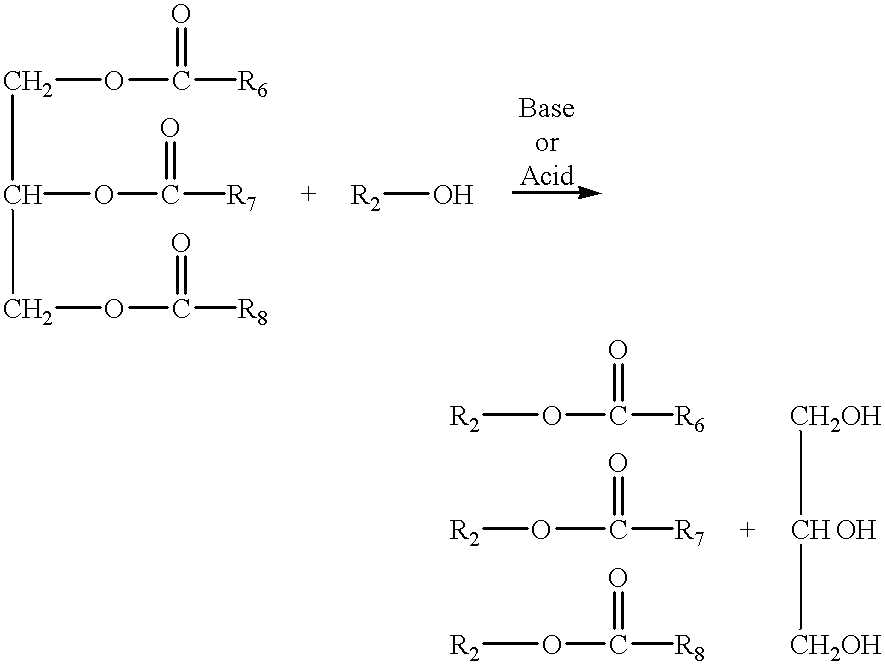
C(OC([R6])=O)C(OC([R7])=O)COC([R8])=O.[R2]O.[R2]OC([R6])=O.[R2]OC([R7])=O.[R2]OC([R8])=O.[CH2OH][CH OH][CH2OH]
